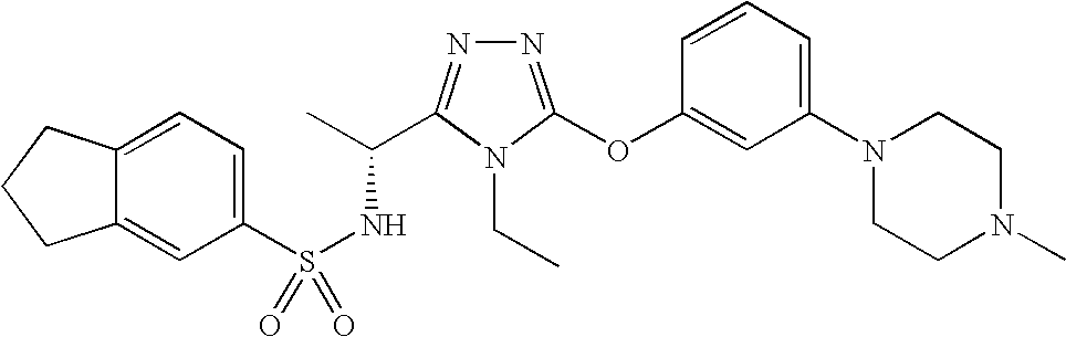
C12=CC=C(S(NC(C)C3=NN=C(OC4=CC(N5CCN(C)CC5)=CC=C4)N3CC)(=O)=O)C=C1CCC2
